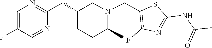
C1(F)=CN=C(CC2CCC(C)N(CC3=C(F)N=C(NC(C)=O)S3)C2)N=C1
